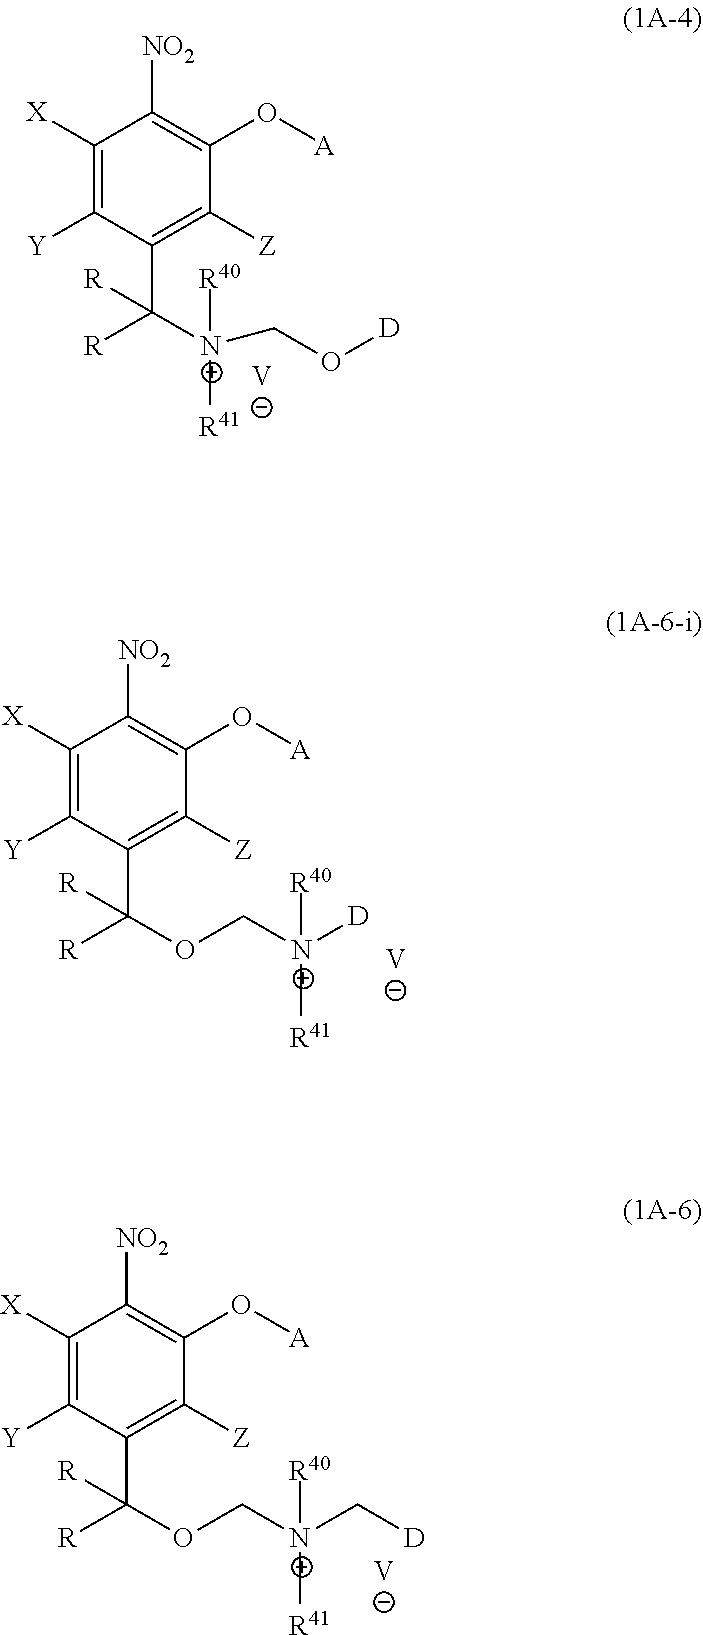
C1([X])=C([Y])C(C([N+](CO[D])([R41])[R40])([R])[R])=C([Z])C(O[A])=C1[NO2].[V].C1([X])=C([Y])C(C(OC[N+]([D])([R41])[R40])([R])[R])=C([Z])C(O[A])=C1[NO2].[V].C1([X])=C([Y])C(C(OC[N+](C[D])([R41])[R40])([R])[R])=C([Z])C(O[A])=C1[NO2].[V]
